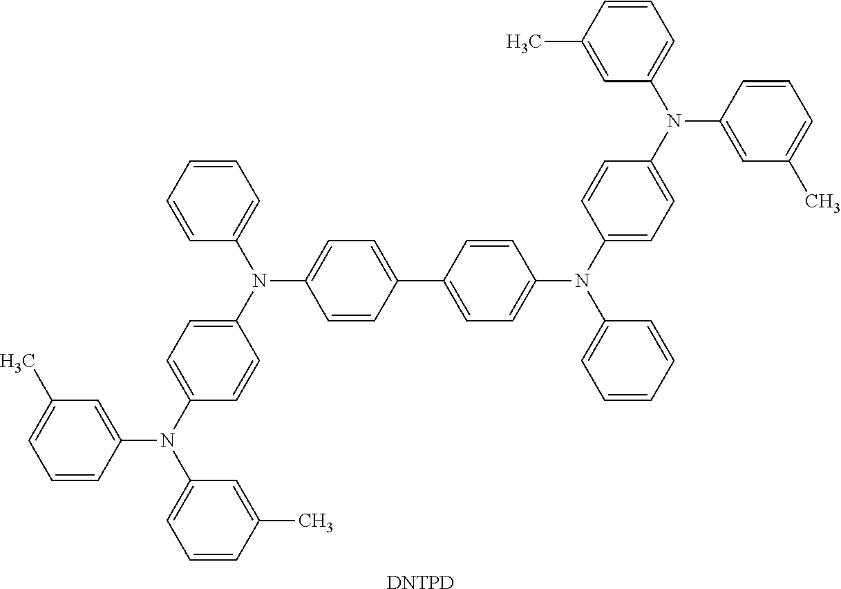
C1=C(N(C2=CC=C(N(C3=CC=CC=C3)C3=CC=C(C4=CC=C(N(C5=CC=C(N(C6=CC=CC(C)=C6)C6=CC(C)=CC=C6)C=C5)C5=CC=CC=C5)C=C4)C=C3)C=C2)C2=CC=CC(C)=C2)C=CC=C1C.[DNTPD]
